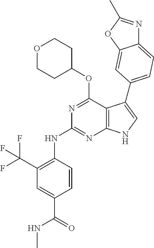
N(C1=NC2=C(C(OC3CCOCC3)=N1)C(C1=CC=C3N=C(C)OC3=C1)=CN2)C1=C(C(F)(F)F)C=C(C(=O)NC)C=C1
